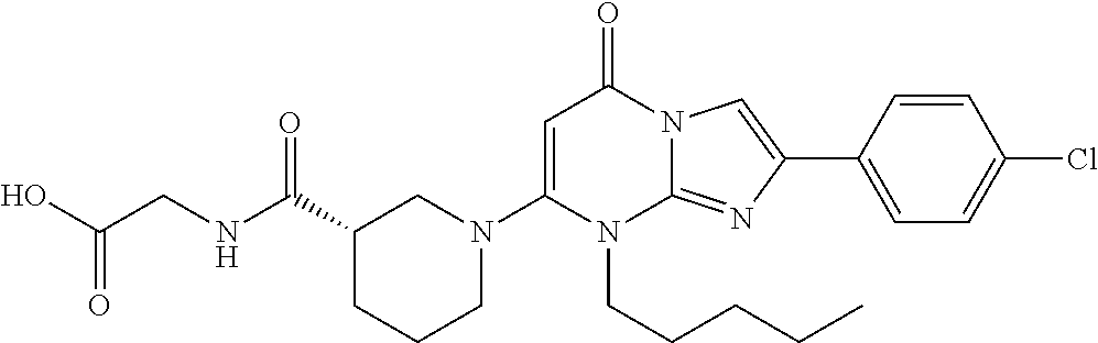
N1(C2=CC(=O)N3C(=NC(C4=CC=C(Cl)C=C4)=C3)N2CCCCC)CC(C(NCC(O)=O)=O)CCC1
